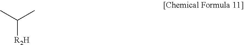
CC(C)[R2H]
